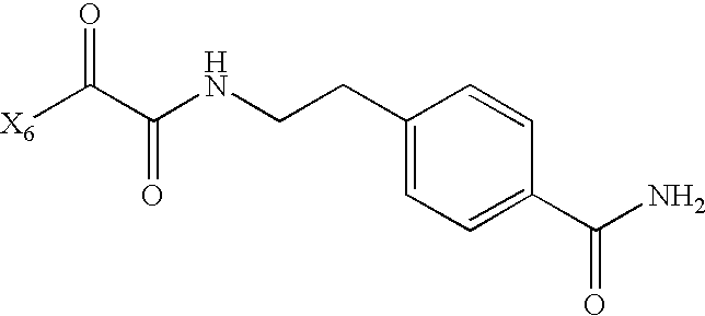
[X6]C(C(NCCC1=CC=C(C(N)=O)C=C1)=O)=O
